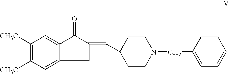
C1([CH3O])=C([CH3O])C=C2C(=C1)C(=O)C(=CC1CCN(CC3=CC=CC=C3)CC1)C2
